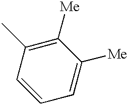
C1=CC(C)=C([Me])C([Me])=C1
